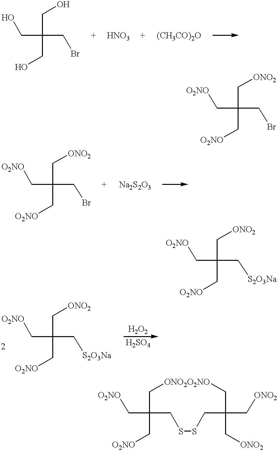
C(C(CBr)(CO)CO)O.C(C(CBr)(C[ONO2])C[O2NO])[O2NO].C(C(CBr)(C[ONO2])C[O2NO])[O2NO].C(C(C[S2O3Na])(C[ONO2])C[O2NO])[O2NO].C(C(C[S2O3Na])(C[ONO2])C[O2NO])[O2NO].C(C1(C[O2NO])CSSCC(C[ONO2])(C[ONO2])C[ONO2O2NO]C1)[O2NO]
